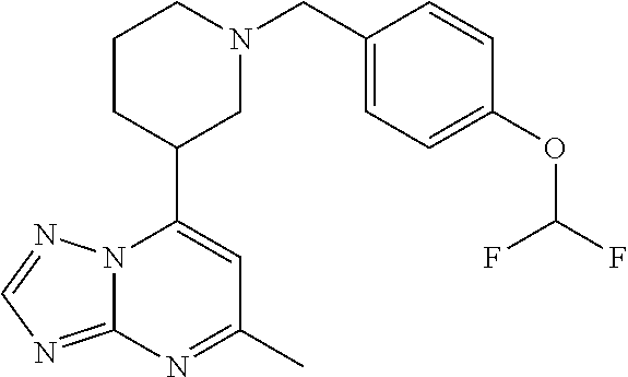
N12C(=NC=N1)N=C(C)C=C2C1CN(CC2=CC=C(OC(F)F)C=C2)CCC1
